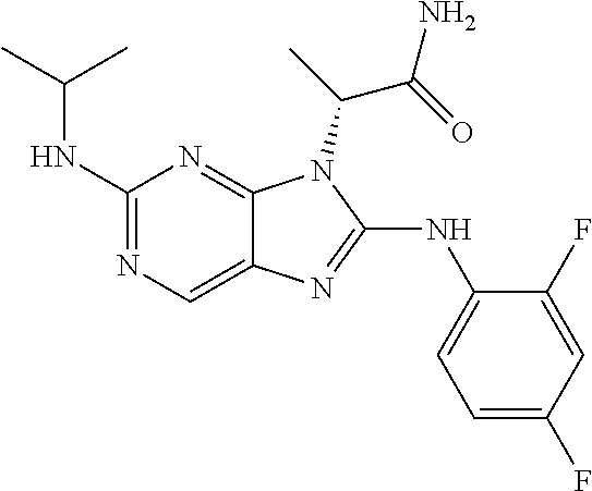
N1=C(NC(C)C)N=C2C(=C1)N=C(NC1=CC=C(F)C=C1F)N2C(C(=O)N)C
